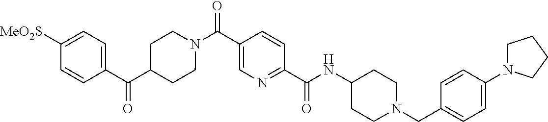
N(C(C1=NC=C(C(=O)N2CCC(C(C3=CC=C([SO2Me])C=C3)=O)CC2)C=C1)=O)C1CCN(CC2=CC=C(N3CCCC3)C=C2)CC1
